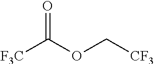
[F3C]C(OC[CF3])=O
